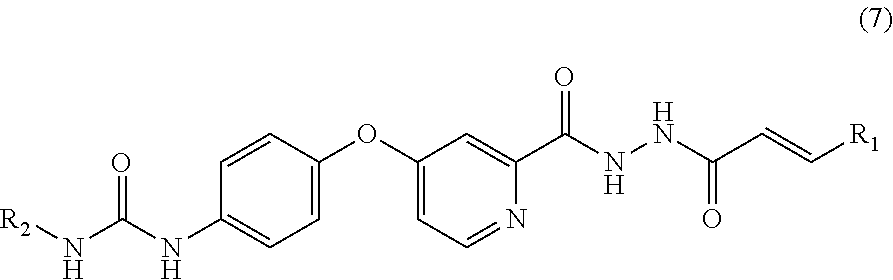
[R2]NC(NC1=CC=C(OC2=CC=NC(C(NNC(=O)C=C[R1])=O)=C2)C=C1)=O
